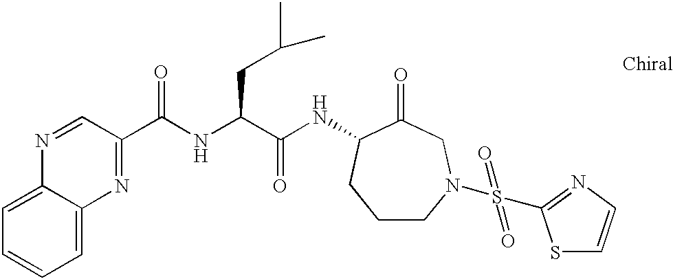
C(NC(C(NC1C(=O)CN(S(=O)(=O)C2=NC=CS2)CCC1)=O)CC(C)C)(=O)C1=NC2=CC=CC=C2N=C1
